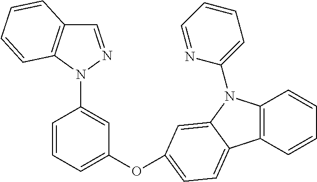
C1=NN(C2=CC(OC3=CC=C4C5=C(N(C6=CC=CC=N6)C4=C3)C=CC=C5)=CC=C2)C2=C1C=CC=C2
